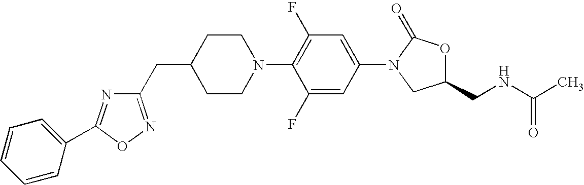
C1(CC2CCN(C3=C(F)C=C(N4CC(CNC(C)=O)OC4=O)C=C3F)CC2)=NOC(C2=CC=CC=C2)=N1
